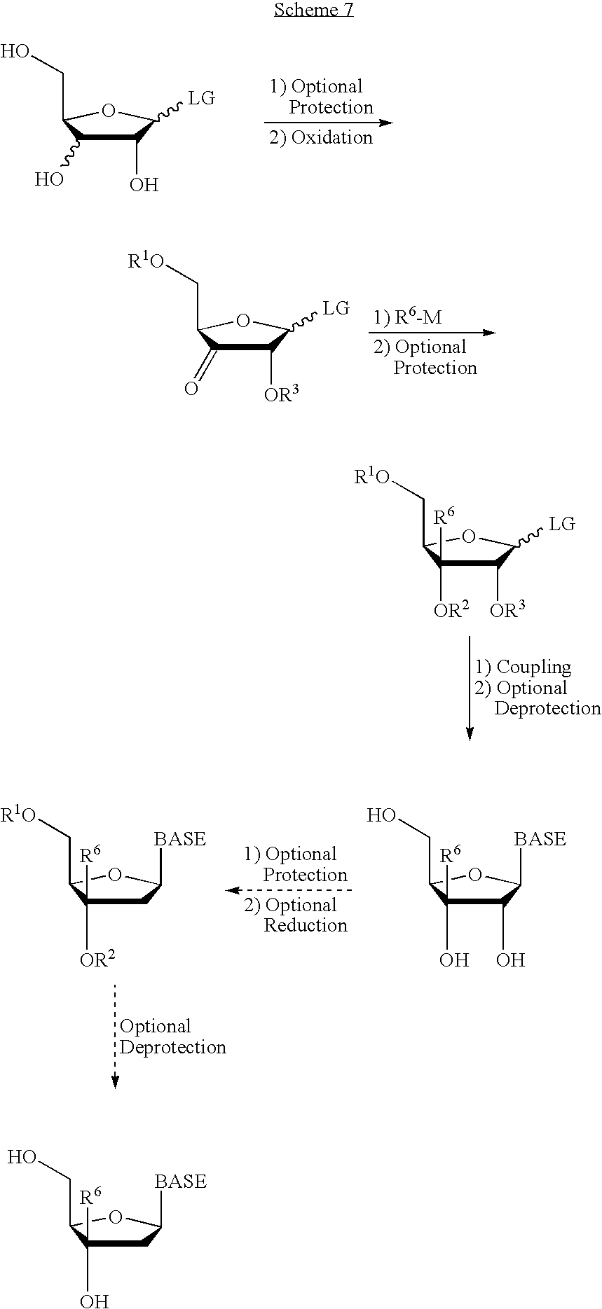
C1(O)C(O)([R6])C(CO)OC1[BASE].C1C([OR2])([R6])C(C[R1O])OC1[BASE].C1([OR3])C(=O)C(C[R1O])OC1[LG].C1([OR3])C([OR2])([R6])C(C[R1O])OC1[LG].C1(O)C(O)C(CO)OC1[LG].C1C(O)([R6])C(CO)OC1[BASE]
